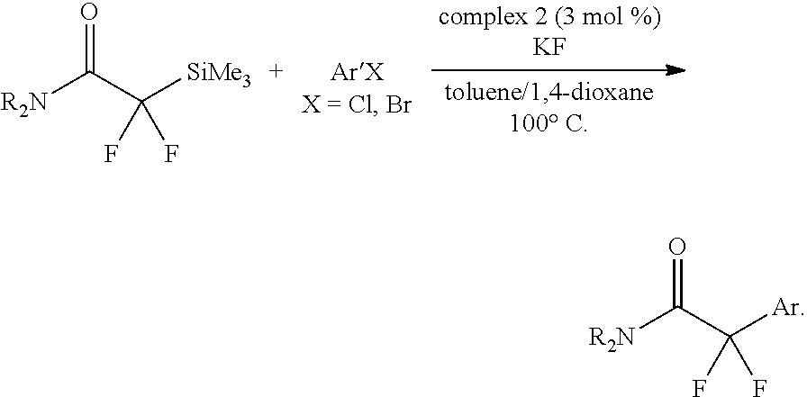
O=C(C(F)(F)[SiMe3])[R2N].O=C(C([Ar])(F)F)[R2N]
